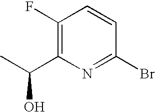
C1(F)=C(C(O)C)N=C(Br)C=C1
